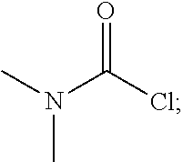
CN(C(Cl)=O)C
